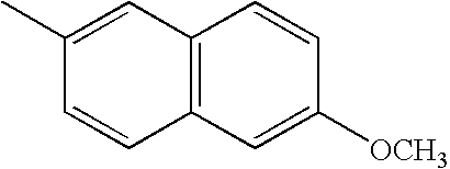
C12=C(C=C([OCH3])C=C1)C=CC(C)=C2
